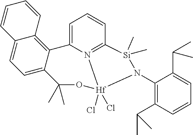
C1(N2[Si](C)(C)C3=N4C(=CC=C3)C3=C5C(=CC=C3C(C)(C)O[Hf]24(Cl)Cl)C=CC=C5)=C(C(C)C)C=CC=C1C(C)C
